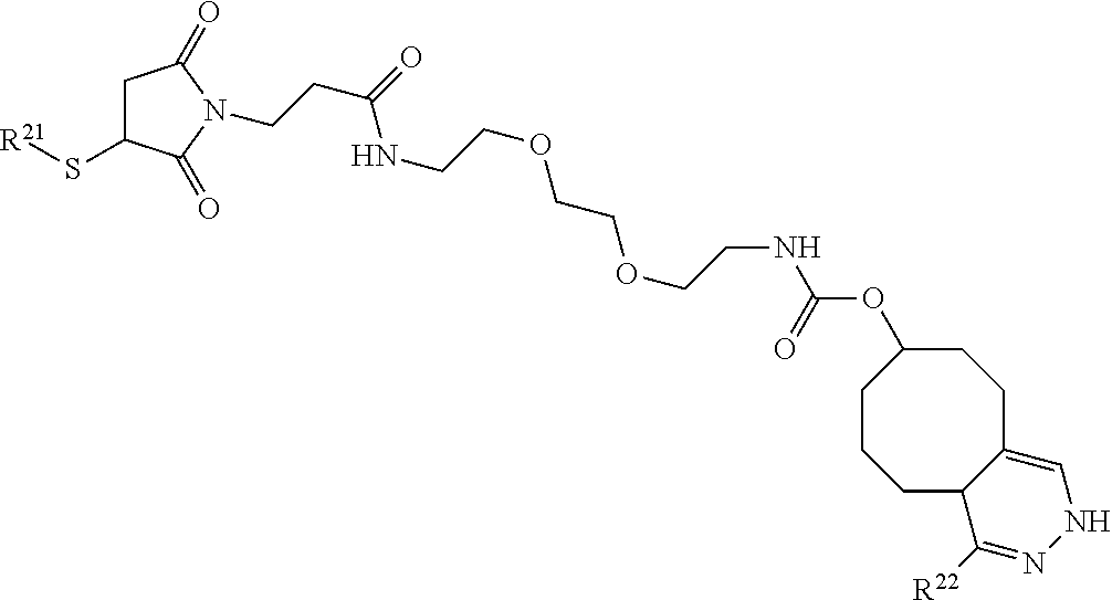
[R21]SC1CC(=O)N(CCC(=O)NCCOCCOCCNC(OC2CCCC3C(=CNN=C3[R22])CC2)=O)C1=O
